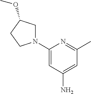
C1(N2CC(OC)CC2)=CC(N)=CC(C)=N1
